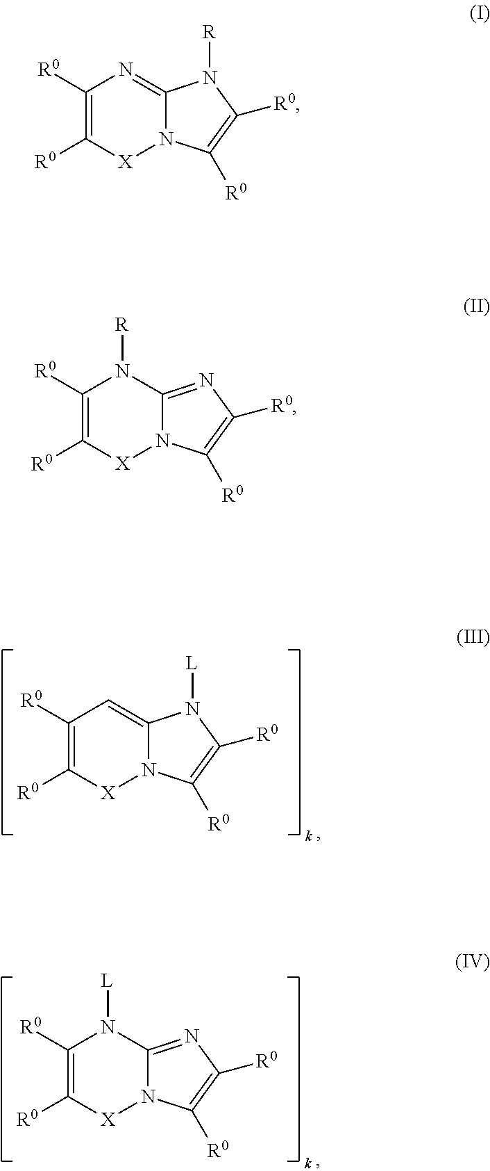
[R0]C1=C([R0])C=C2N([X]1)C([R0])=C([R0])N2[L].[R0]C1=C([R0])N([L])C2=NC([R0])=C([R0])N2[X]1.[R0]C1=C([R0])N=C2N([X]1)C([R0])=C([R0])N2[R].[R0]C1=C([R0])N([R])C2=NC([R0])=C([R0])N2[X]1
